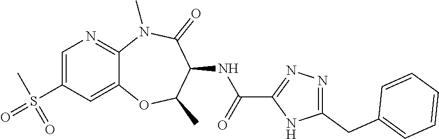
C12=CC(S(C)(=O)=O)=CN=C1N(C)C(=O)C(NC(C1=NN=C(CC3=CC=CC=C3)N1)=O)C(C)O2
